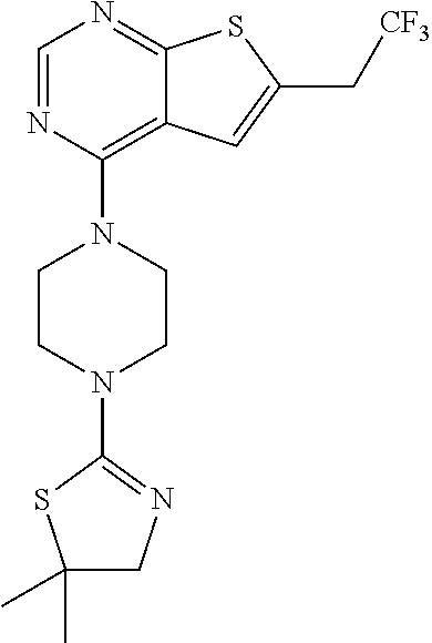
C1=NC(N2CCN(C3=NCC(C)(C)S3)CC2)=C2C(=N1)SC(C[CF3])=C2
